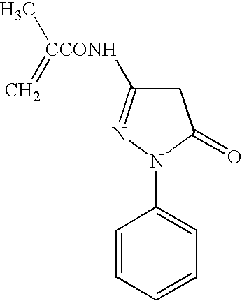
C1(N2C(=O)CC([CCONH](=C)C)=N2)=CC=CC=C1
